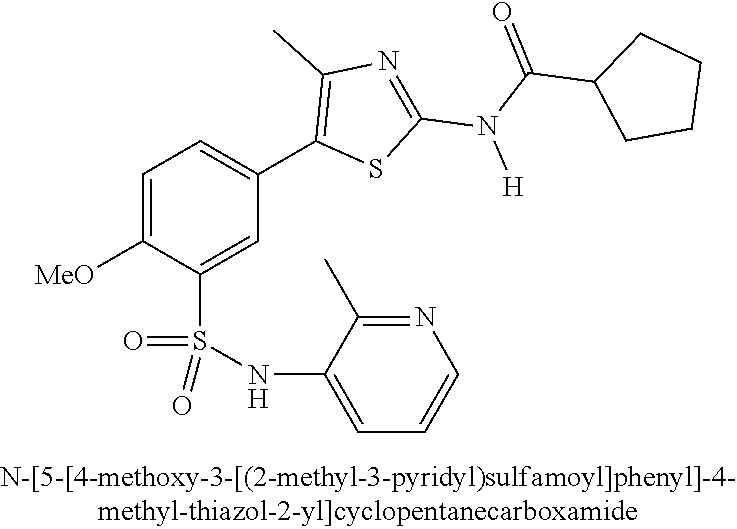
C1=C([OMe])C(S(NC2=CC=CN=C2C)(=O)=O)=CC(C2=C(C)N=C(N(C(=O)C3CCCC3)[H])S2)=C1
